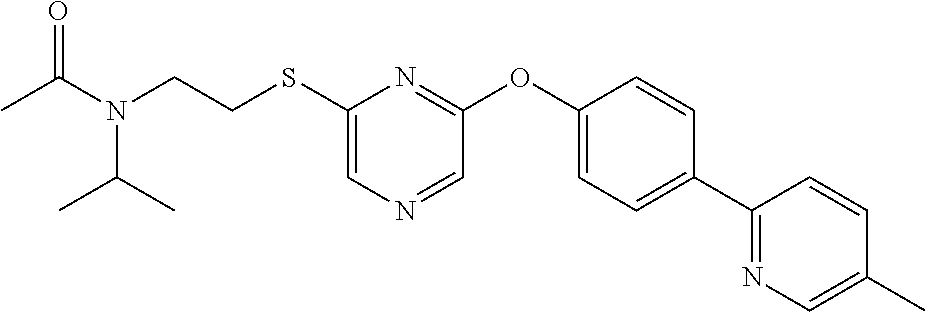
C1(SCCN(C(C)C)C(=O)C)=CN=CC(OC2=CC=C(C3=NC=C(C)C=C3)C=C2)=N1
